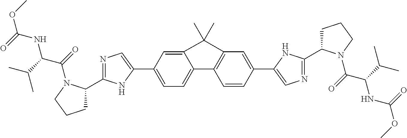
C1=C(C2=CN=C(C3CCCN3C(=O)C(C(C)C)NC(OC)=O)N2)C=C2C(=C1)C1=C(C=C(C3=CN=C(C4CCCN4C(=O)C(C(C)C)NC(OC)=O)N3)C=C1)C2(C)C
